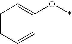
C1=CC=CC(O*)=C1
